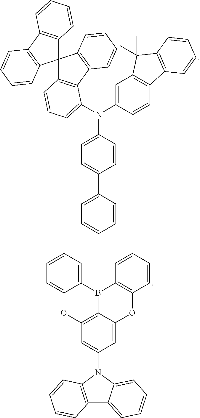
C12(C3=C(C4=C1C=CC=C4)C=CC=C3)C1=C(C3=C2C=CC=C3)C(N(C2=CC3=C(C=C2)C2=C(C3(C)C)C=CC=C2)C2=CC=C(C3=CC=CC=C3)C=C2)=CC=C1.C12=CC=CC=C1OC1=C3B2C2=C(OC3=CC(N3C4=CC=CC=C4C4=C3C=CC=C4)=C1)C=CC=C2
